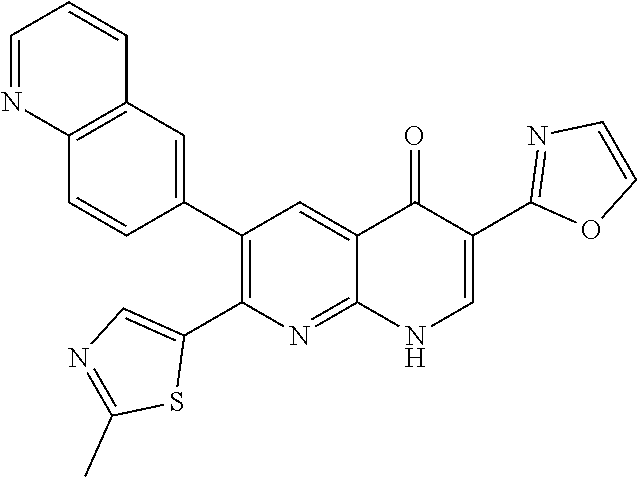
C12=C(C=C(C3=C(C4=CN=C(C)S4)N=C4C(=C3)C(=O)C(C3=NC=CO3)=CN4)C=C1)C=CC=N2
